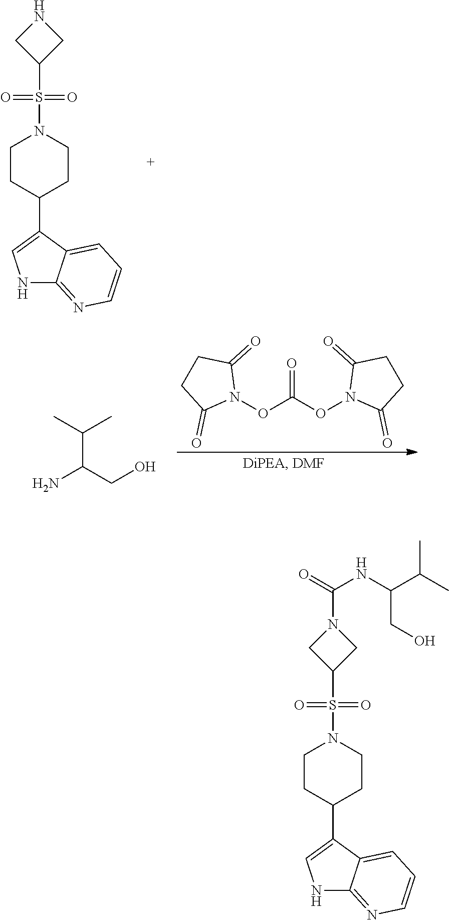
C1CC(C2=CNC3=NC=CC=C23)CCN1S(C1CNC1)(=O)=O.N1(OC(ON2C(=O)CCC2=O)=O)C(=O)CCC1=O.NC(CO)C(C)C.C1CC(C2=CNC3=NC=CC=C23)CCN1S(C1CN(C(NC(C(C)C)CO)=O)C1)(=O)=O
